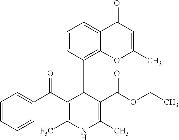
C1=CC(C2C(C(=O)C3=CC=CC=C3)=C([F3C])NC(C)=C2C(OCC)=O)=C2C(=C1)C(=O)C=C(C)O2
